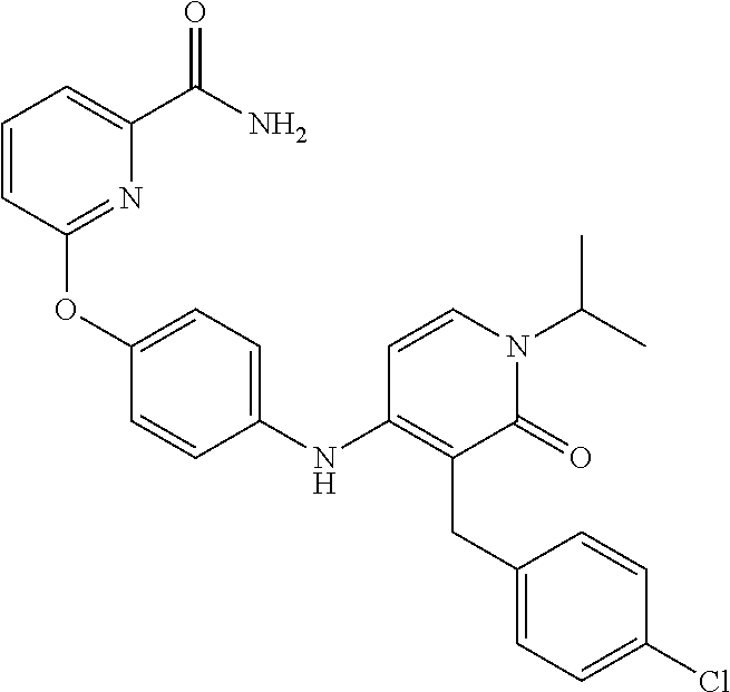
C1(OC2=CC=C(NC3=C(CC4=CC=C(Cl)C=C4)C(=O)N(C(C)C)C=C3)C=C2)=NC(C(N)=O)=CC=C1
